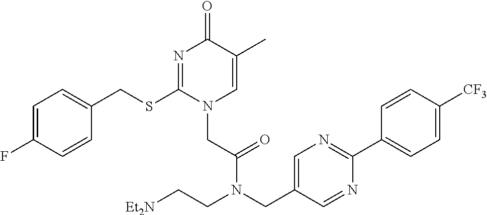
C1=C(F)C=CC(CSC2=NC(=O)C(C)=CN2CC(=O)N(CC2=CN=C(C3=CC=C([CF3])C=C3)N=C2)CC[Et2N])=C1
